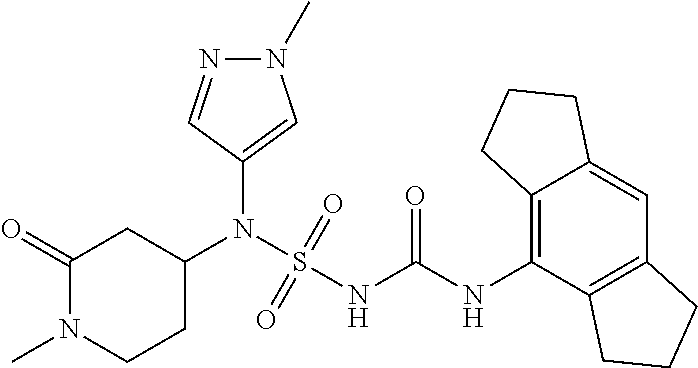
C1(N(S(NC(NC2=C3C(=CC4=C2CCC4)CCC3)=O)(=O)=O)C2CC(=O)N(C)CC2)=CN(C)N=C1
